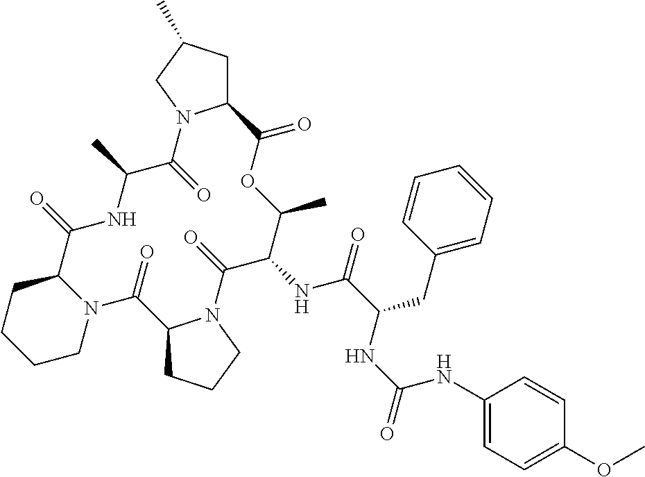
C12CC(C)CN1C(=O)C(C)NC(=O)C1CCCCN1C(=O)C1CCCN1C(=O)C(NC(=O)C(CC1=CC=CC=C1)NC(=O)NC1=CC=C(OC)C=C1)C(C)OC2=O
